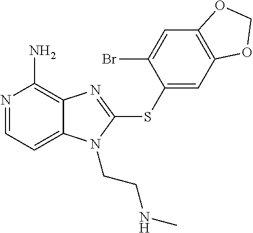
N1=CC=C2C(=C1N)N=C(SC1=CC3=C(C=C1Br)OCO3)N2CCNC
